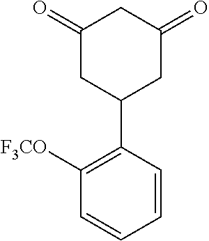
C1(=O)CC(C2=C([F3CO])C=CC=C2)CC(=O)C1
